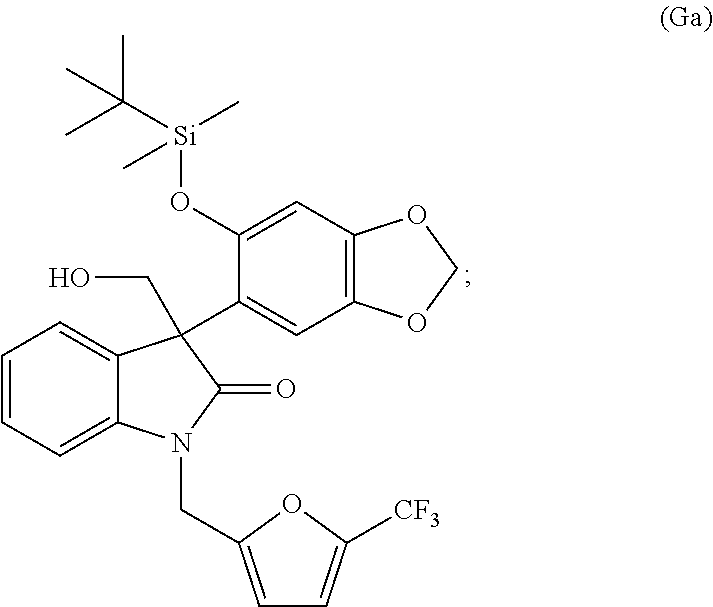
C1=CC=C2C(=C1)C(C1=CC3=C(C=C1O[Si](C(C)(C)C)(C)C)OCO3)(CO)C(=O)N2CC1=CC=C([CF3])O1
